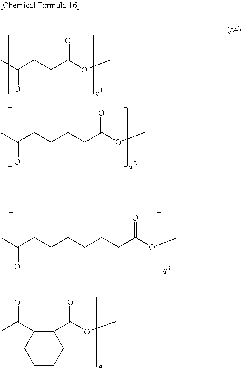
C(CC(OC)=O)C(C)=O.C(CC(OC)=O)CCC(C)=O.C(CC(OC)=O)CCCCC(C)=O.C1(C(OC)=O)C(C(C)=O)CCCC1
